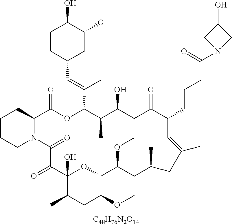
[C48H76N2O14].C1CCN2C(C1)C(=O)OC(C(=CC1CC(OC)C(O)CC1)C)C(C)C(O)CC(=O)C(CCCC(=O)N1CC(O)C1)C=C(C)CC(C)CC(OC)C1OC(O)(C(=O)C2=O)C(C)CC1OC
